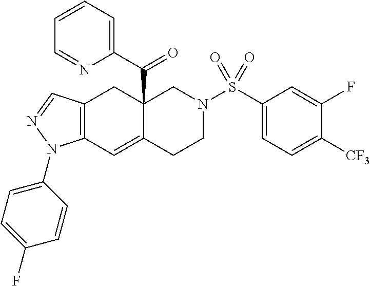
C12=C(C=C3C(C(C4=CC=CC=N4)=O)(C1)CN(S(C1=CC=C([CF3])C(F)=C1)(=O)=O)CC3)N(C1=CC=C(F)C=C1)N=C2
